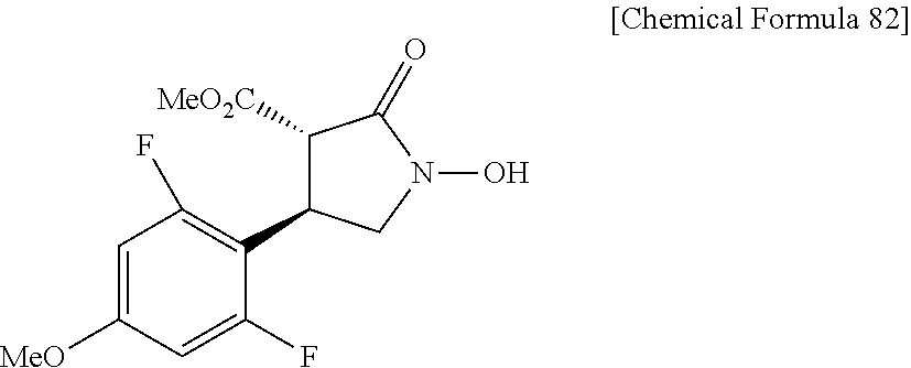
C1([MeO2C])C(C2=C(F)C=C([MeO])C=C2F)CN(O)C1=O
